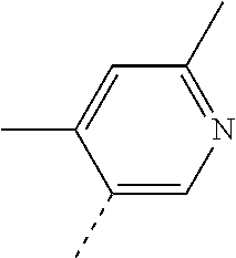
C1(C)=CN=C(C)C=C1C
